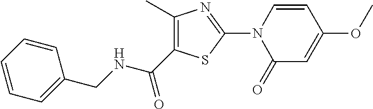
C1(C(NCC2=CC=CC=C2)=O)=C(C)N=C(N2C(=O)C=C(OC)C=C2)S1
